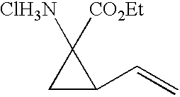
C1C(C=C)C1([ClH3N])[CO2Et]
